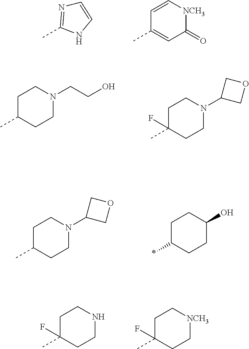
C1(C)=CC(=O)[NCH3]C=C1.CC1=NC=CN1.C1(C)CCN(CCO)CC1.C1(C)(F)CCN(C2COC2)CC1.C1(C)CCN(C2COC2)CC1.C1(*)CCC(O)CC1.C1(C)(F)CCNCC1.C1(C)(F)CC[NCH3]CC1
